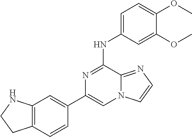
C12=C(C=CC(C3=CN4C(=NC=C4)C(NC4=CC=C(OC)C(OC)=C4)=N3)=C1)CCN2
